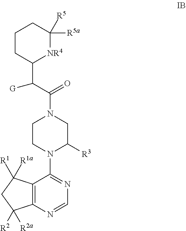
C1(C(C(=O)N2CCN(C3=NC=NC4=C3C([R1])([R1a])CC4([R2])[R2a])C([R3])C2)[G])[NR4]C([R5a])([R5])CCC1
